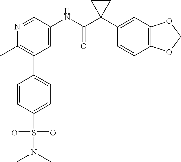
N1=CC(NC(C2(C3=CC4=C(C=C3)OCO4)CC2)=O)=CC(C2=CC=C(S(N(C)C)(=O)=O)C=C2)=C1C
